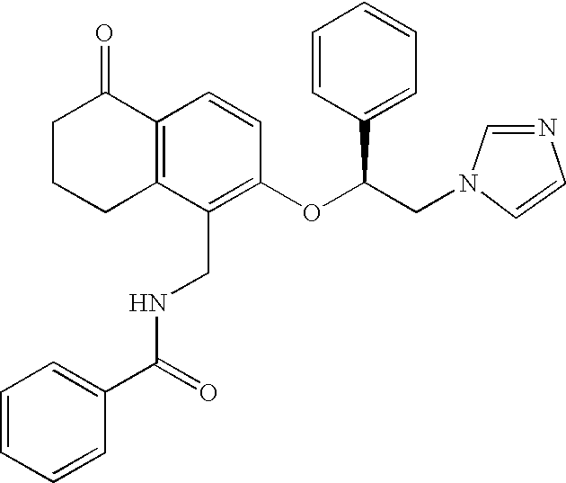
C1C2=C(C(=O)CC1)C=CC(OC(CN1C=CN=C1)C1=CC=CC=C1)=C2CNC(C1=CC=CC=C1)=O
